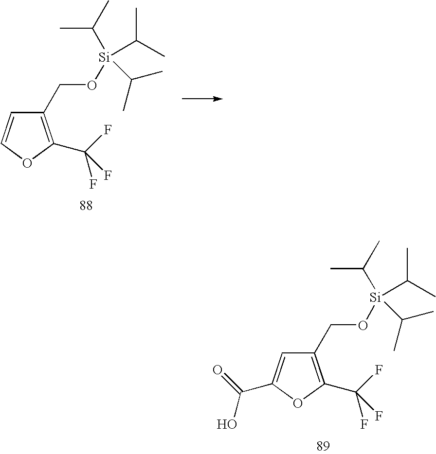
C1(CO[Si](C(C)C)(C(C)C)C(C)C)=C(C(F)(F)F)OC=C1.C1(CO[Si](C(C)C)(C(C)C)C(C)C)=C(C(F)(F)F)OC(C(=O)O)=C1
